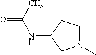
N1(C)CCC(NC(=O)C)C1
